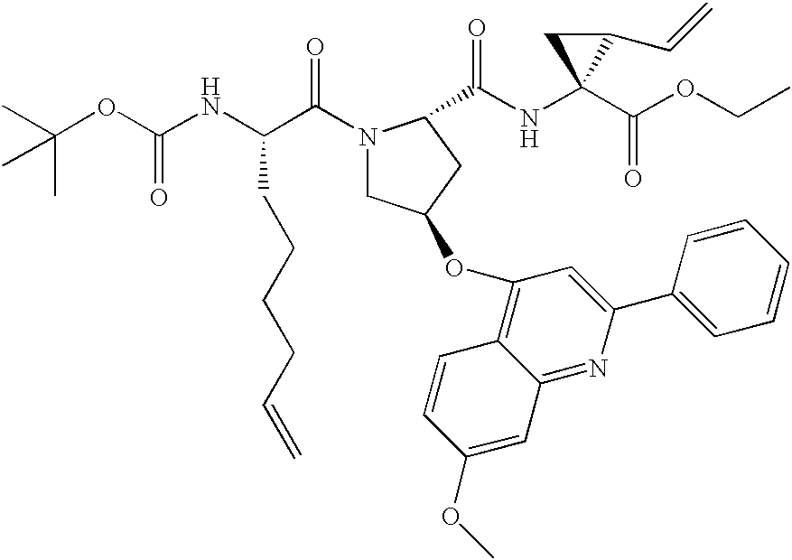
N(C1(C(OCC)=O)C(C=C)C1)C(=O)C1N(C(C(NC(OC(C)(C)C)=O)CCCCC=C)=O)CC(OC2=C3C(=NC(C4=CC=CC=C4)=C2)C=C(OC)C=C3)C1
